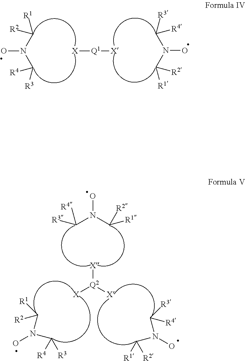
ON(C([R2])[R1])C([R4])[R3].[X][Q1][X].ON(C([R4])[R3])C([R2])[R1].ON(C([R2])[R1])C([R4])[R3].[X][Q2]([X])[X].N(O)(C([R3])[R4])C([R2])[R1].N(O)(C([R1])[R2])C([R4])[R3]
